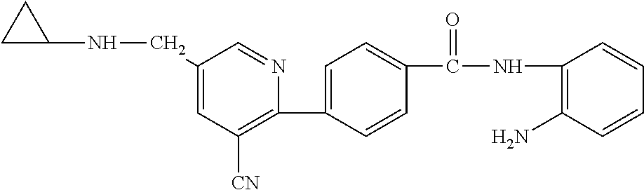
C1(CNC2CC2)=CC([CN])=C(C2=CC=C(C(NC3=C(N)C=CC=C3)=O)C=C2)N=C1
